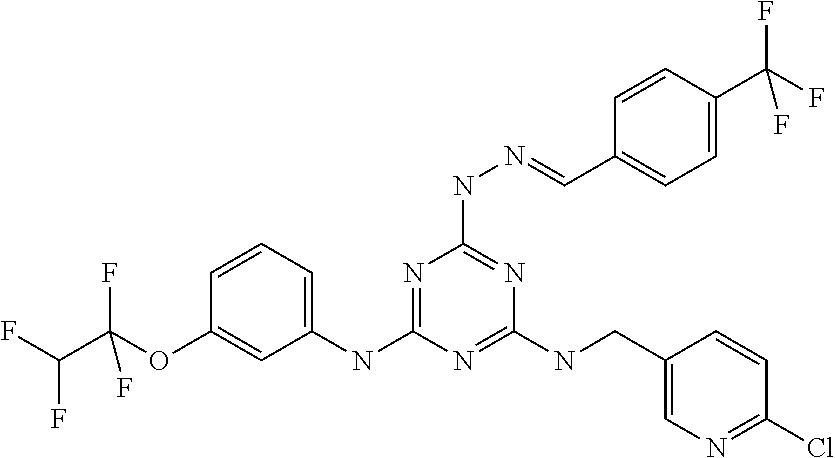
C1(NC2=NC(NN=CC3=CC=C(C(F)(F)F)C=C3)=NC(NCC3=CN=C(Cl)C=C3)=N2)=CC=CC(OC(F)(C(F)F)F)=C1
